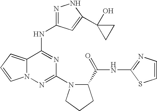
N(C1=NC(N2C(C(=O)NC3=NC=CS3)CCC2)=NN2C1=CC=C2)C1=NNC(C2(O)CC2)=C1
